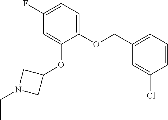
C(OC1=CC=C(F)C=C1OC1CN(CC)C1)C1=CC=CC(Cl)=C1
